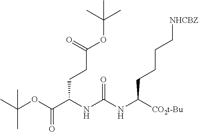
CC(OC(C(NC(NC([CO2t-Bu])CCCC[NHCBZ])=O)CCC(=O)OC(C)(C)C)=O)(C)C
